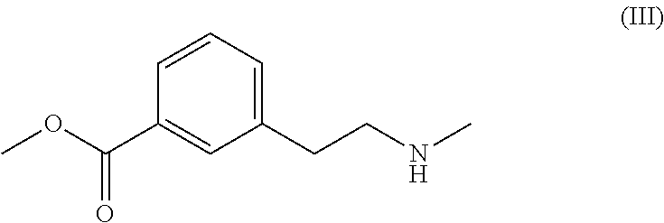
C1(C(OC)=O)=CC(CCNC)=CC=C1
